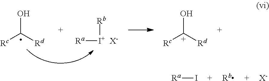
[Rc]C([Rd])O.[Ra][I+][Rb].[X-].[Rc][C+]([Rd])O.[Ra]I.[X-]
